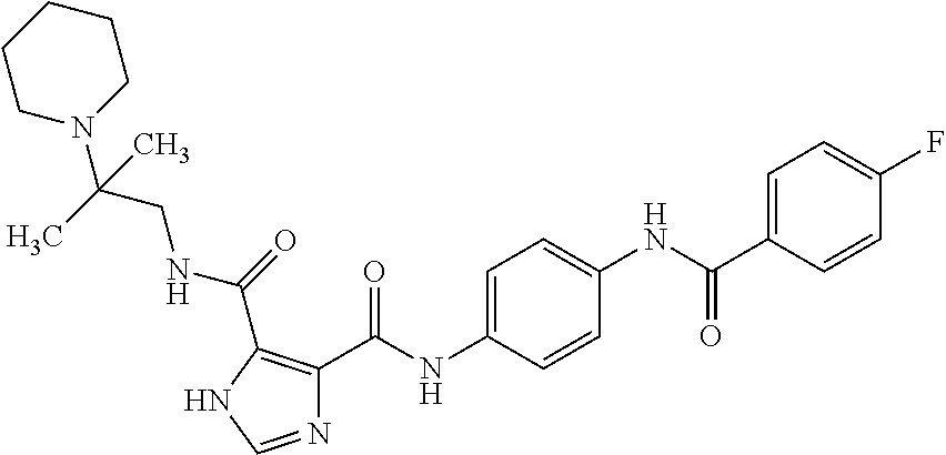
C1=C(C(NC2=CC=C(NC(=O)C3=C(C(=O)NCC(N4CCCCC4)(C)C)NC=N3)C=C2)=O)C=CC(F)=C1
